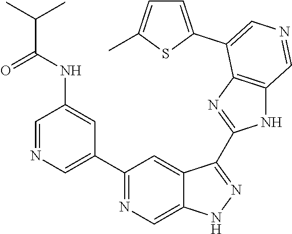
C1(C2=CN=CC(NC(C(C)C)=O)=C2)=NC=C2C(=C1)C(C1=NC3=C(N1)C=NC=C3C1=CC=C(C)S1)=NN2
